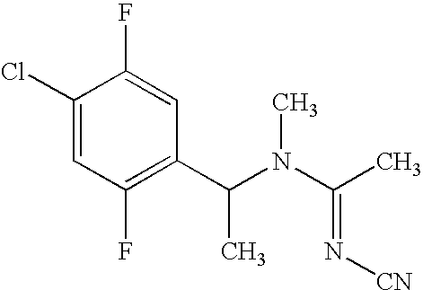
C1(Cl)=CC(F)=C(C(N(C(C)=N[CN])C)C)C=C1F
